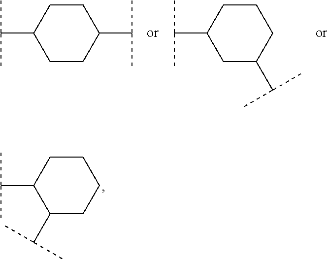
C1CCC(C(C)C)C(C(C)C)C1.CC(C)C1CCC(C(C)C)CC1.CC(C)C1CCCC(C(C)C)C1
